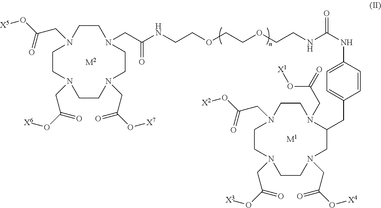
C1CN(CC(NCCOCCOCCNC(NC2=CC=C(CC3N(CC(O[X1])=O)CCN(CC(O[X2])=O)CCN(CC(O[X3])=O)CCN(CC(O[X4])=O)C3)C=C2)=O)=O)CCN(CC(O[X7])=O)CCN(CC(O[X6])=O)CCN1CC(O[X5])=O.[M1].[M2]
